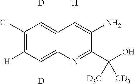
C12=C([D])C(Cl)=C([H])C([D])=C1N=C(C(O)([CD3])[D3C])C(N)=C2[H]
